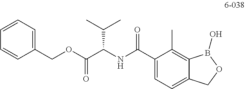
C1(COC(C(NC(C2=CC=C3C(=C2C)B(O)OC3)=O)C(C)C)=O)=CC=CC=C1
